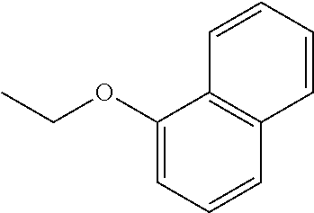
C1(OCC)=CC=CC2=C1C=CC=C2
